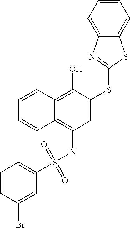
C1=CC=CC2=C(O)C(SC3=NC4=CC=CC=C4S3)=CC(NS(C3=CC=CC(Br)=C3)(=O)=O)=C12
